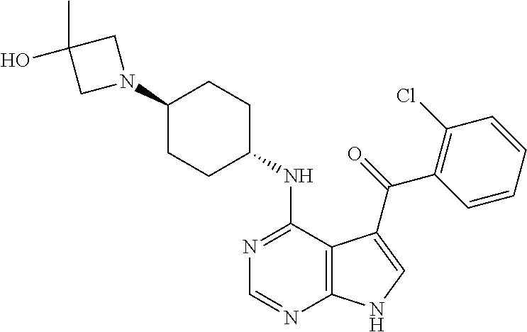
C1(N2CC(O)(C)C2)CCC(NC2=NC=NC3=C2C(C(=O)C2=C(Cl)C=CC=C2)=CN3)CC1
